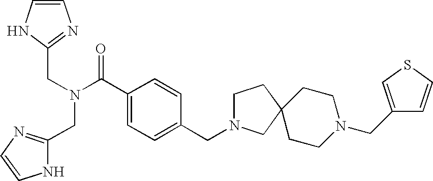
C(C1=NC=CN1)N(CC1=NC=CN1)C(C1=CC=C(CN2CCC3(C2)CCN(CC2=CSC=C2)CC3)C=C1)=O
